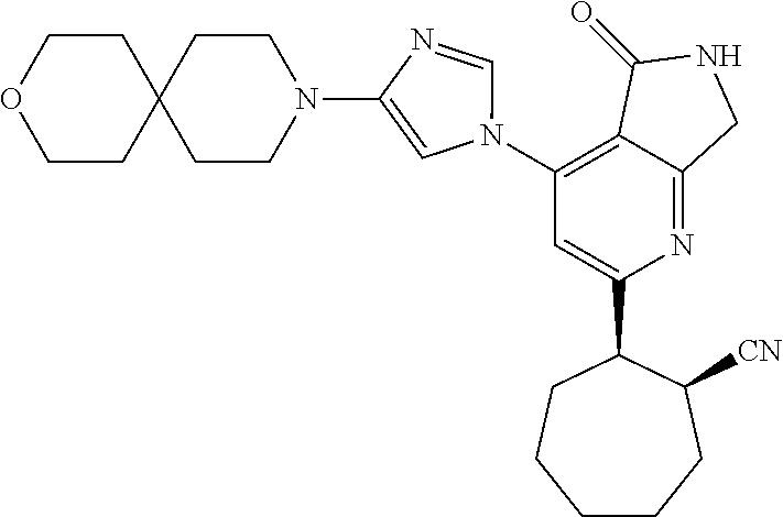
C1(N2C=NC(N3CCC4(CC3)CCOCC4)=C2)=C2C(=NC(C3CCCCCC3[CN])=C1)CNC2=O
